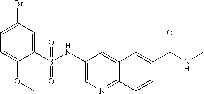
C1=C(Br)C=C(S(NC2=CN=C3C(=C2)C=C(C(=O)NC)C=C3)(=O)=O)C(OC)=C1
